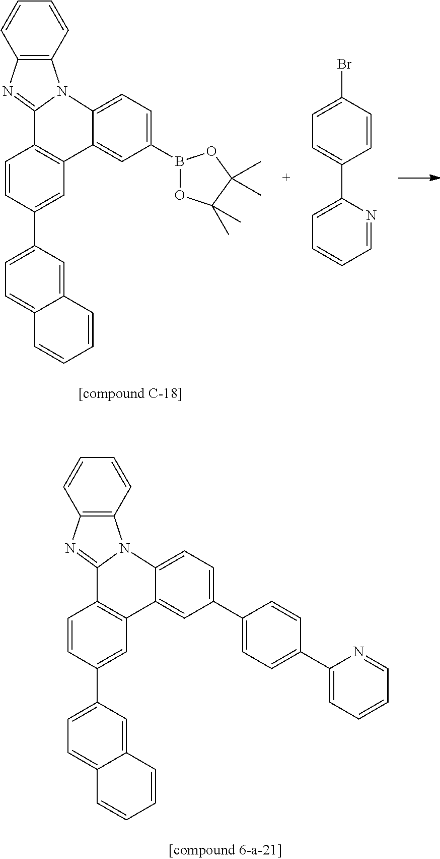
C1=CC(C2=CC=C3C(=C2)C=CC=C3)=CC2=C1C1=NC3=C(C=CC=C3)N1C1=CC=C(B3OC(C)(C)C(C)(C)O3)C=C21.C1=C(Br)C=CC(C2=CC=CC=N2)=C1.C1=CC(C2=CC=C3C(=C2)C=CC=C3)=CC2=C1C1=NC3=C(C=CC=C3)N1C1=CC=C(C3=CC=C(C4=CC=CC=N4)C=C3)C=C21
